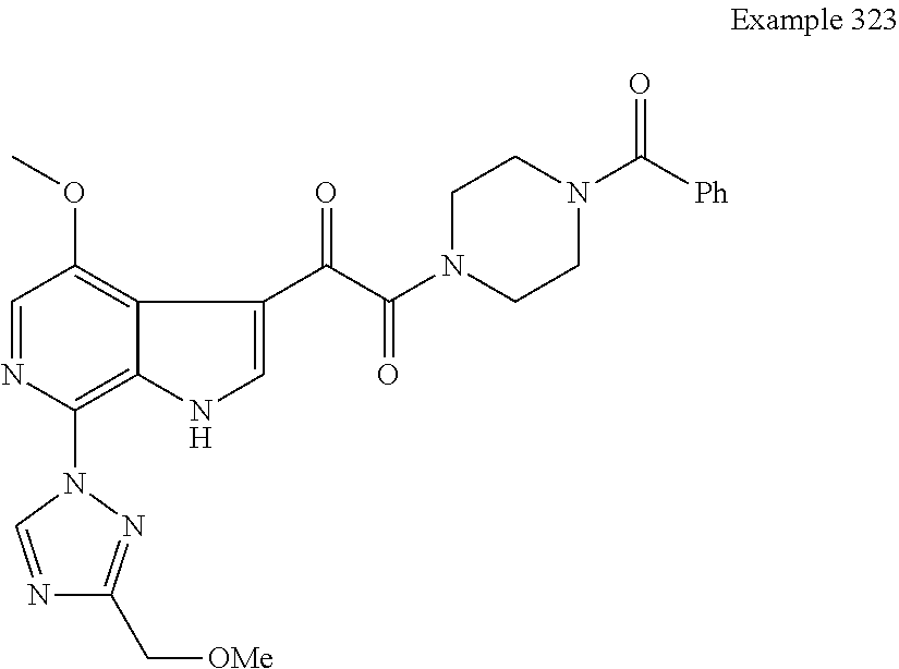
C1=NC(N2C=NC(C[OMe])=N2)=C2C(=C1OC)C(C(C(N1CCN(C([Ph])=O)CC1)=O)=O)=CN2
